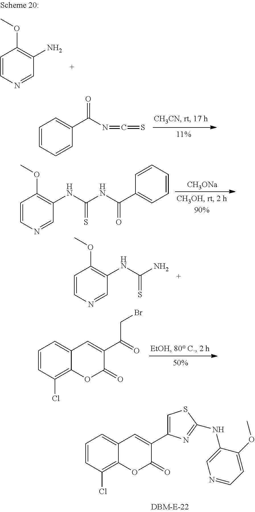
C1=CC(Cl)=C2C(=C1)C=C(C(CBr)=O)C(=O)O2.C1=CC(Cl)=C2C(=C1)C=C(C1=CSC(NC3=CN=CC=C3OC)=N1)C(=O)O2.C1=CC=CC(C(=O)N=C=S)=C1.[CH3ONa].C1=CN=CC(NC(=S)NC(=O)C2=CC=CC=C2)=C1OC.C1=CN=CC(NC(=S)N)=C1OC.C1=CN=CC(N)=C1OC
